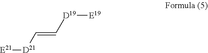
[E21][D21]C=C[D19][E19]
